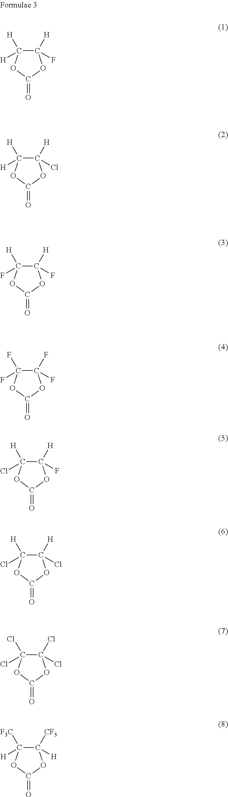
C1([H])(F)C([H])([H])OC(=O)O1.C1([H])(Cl)C([H])([H])OC(=O)O1.C1([H])(F)C(F)([H])OC(=O)O1.C1(F)(F)C(F)(F)OC(=O)O1.C1([H])(F)C(Cl)([H])OC(=O)O1.C1([H])(Cl)C(Cl)([H])OC(=O)O1.C1(Cl)(Cl)C(Cl)(Cl)OC(=O)O1.C1([CF3])([H])C([H])([F3C])OC(=O)O1
